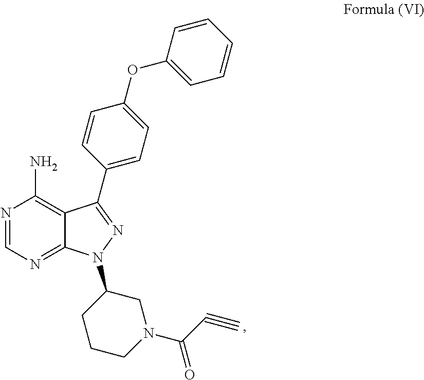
N1=CN=C2C(=C1N)C(C1=CC=C(OC3=CC=CC=C3)C=C1)=NN2C1CCCN(C(=O)C#C)C1
